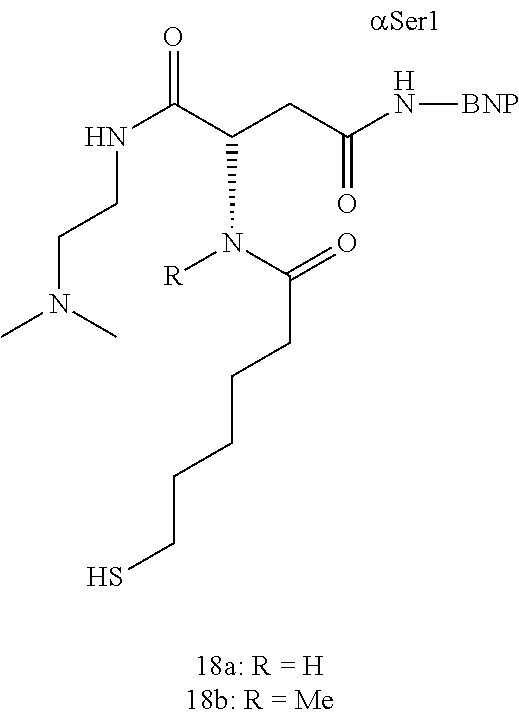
N(C(C(CC(N[BNP])=O)N([R])C(CCCCCS)=O)=O)CCN(C)C
